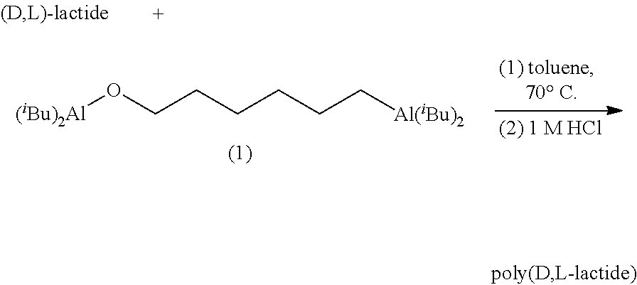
C(CCC[Al(iBu)2])CCO[(iBu)2Al]
